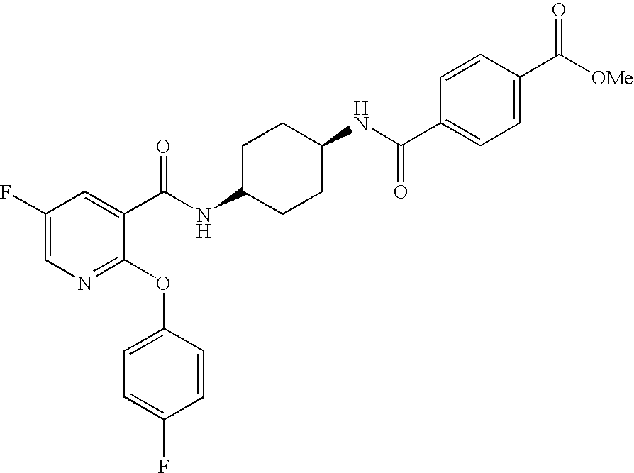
N1=C(OC2=CC=C(F)C=C2)C(C(NC2CCC(NC(C3=CC=C(C([OMe])=O)C=C3)=O)CC2)=O)=CC(F)=C1
